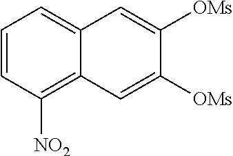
C1=CC([NO2])=C2C(=C1)C=C([OMs])C([OMs])=C2
